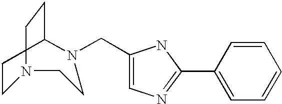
C1CN(CC2=CN=C(C3=CC=CC=C3)N2)CCN(CC)C1
